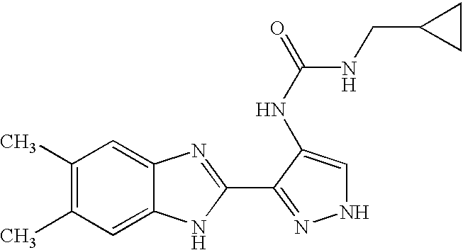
C1(C)=C(C)C=C2C(=C1)N=C(C1=NNC=C1NC(NCC1CC1)=O)N2
